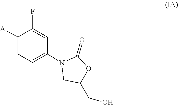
C1([A])=CC=C(N2CC(CO)OC2=O)C=C1F
